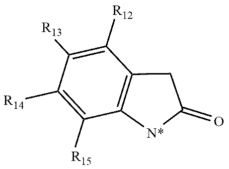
C1([R14])=C([R15])C2=C(C([R12])=C1[R13])CC(=O)[N*]2
